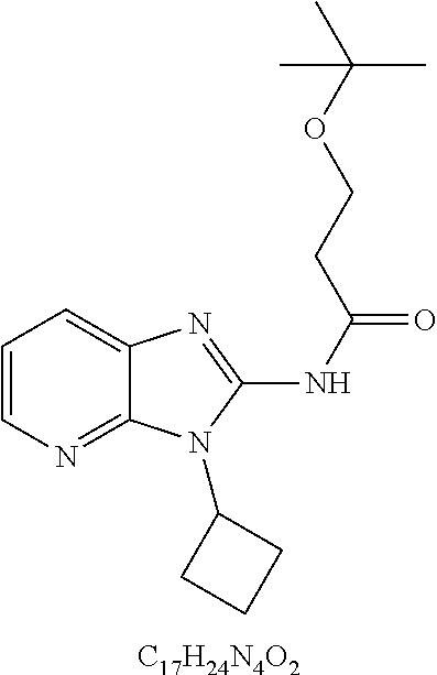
[C17H24N4O2].C1=CN=C2C(=C1)N=C(NC(CCOC(C)(C)C)=O)N2C1CCC1
